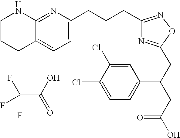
C1CCC2=CC=C(CCCC3=NOC(CC(CC(O)=O)C4=CC=C(Cl)C(Cl)=C4)=N3)N=C2N1.C(C(O)=O)(F)(F)F
